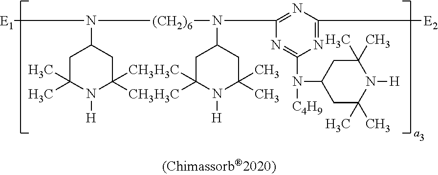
[E1]N(C1CC(C)(C)N([H])C(C)(C)C1)[(CH2)6]N(C1CC(C)(C)N([H])C(C)(C)C1)C1=NC([E2])=NC(N([C4H9])C2CC(C)(C)N([H])C(C)(C)C2)=N1
